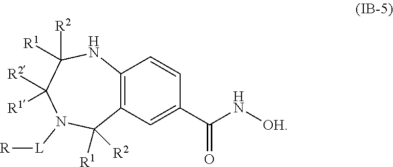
[L](N1C([R2])([R1])C([R2])([R1])NC2=C(C=C(C(N[OH])=O)C=C2)C1([R1])[R2])[R]
